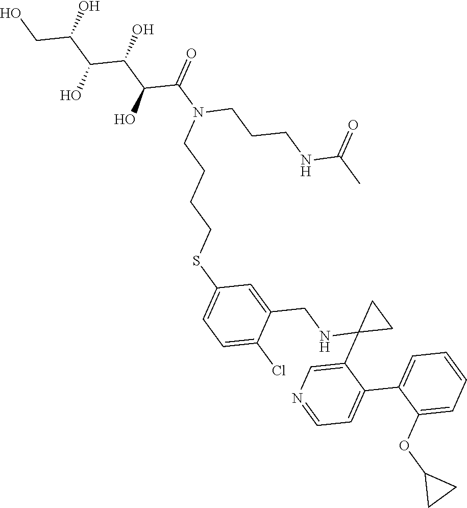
C1=C(Cl)C(CNC2(C3=CN=CC=C3C3=CC=CC=C3OC3CC3)CC2)=CC(SCCCCN(C(=O)C(C(C(C(CO)O)O)O)O)CCCNC(=O)C)=C1
